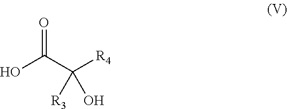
OC(=O)C([R4])([R3])O
